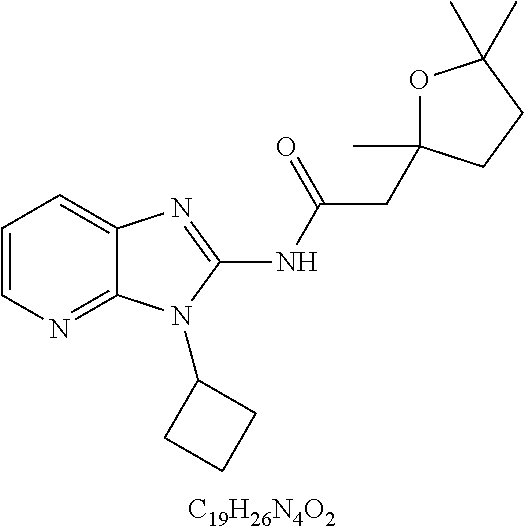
[C19H26N4O2].C1=CN=C2C(=C1)N=C(NC(CC1(C)OC(C)(C)CC1)=O)N2C1CCC1
